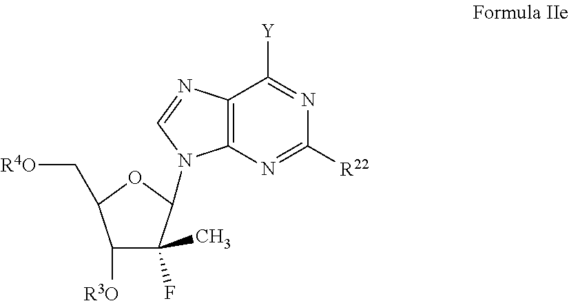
C12=C(N=C([R22])N=C1[Y])N(C1C(C)(F)C([R3O])C(C[R4O])O1)C=N2
